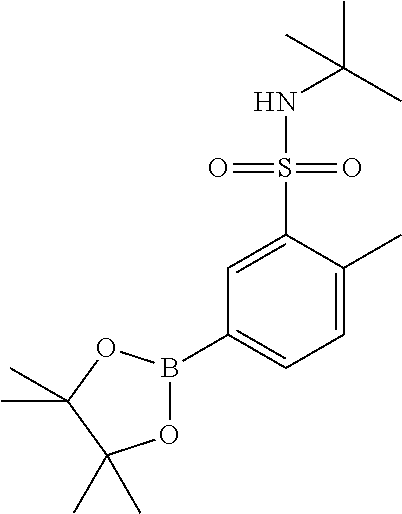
C1=C(S(=O)(=O)NC(C)(C)C)C(C)=CC=C1B1OC(C)(C)C(C)(C)O1
